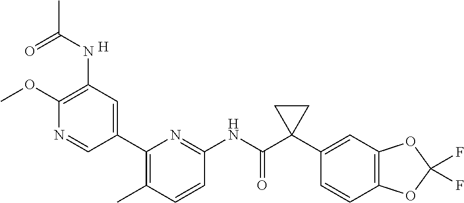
C1(OC)=C(NC(C)=O)C=C(C2=C(C)C=CC(NC(C3(C4=CC5=C(C=C4)OC(F)(F)O5)CC3)=O)=N2)C=N1.[H]
